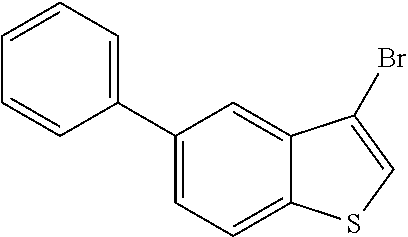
C1(C2=CC=CC=C2)=CC=C2C(=C1)C(Br)=CS2
